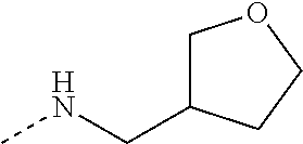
CNCC1COCC1
